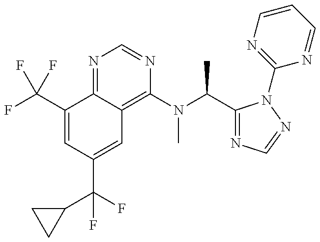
C1(C(F)(F)F)=CC(C(F)(C2CC2)F)=CC2=C(N(C(C)C3=NC=NN3C3=NC=CC=N3)C)N=CN=C12
